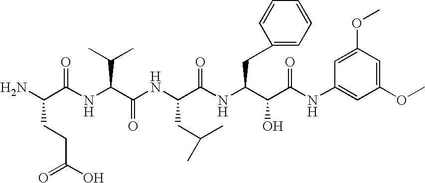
NC(C(NC(C(NC(C(NC(C(C(NC1=CC(OC)=CC(OC)=C1)=O)O)CC1=CC=CC=C1)=O)CC(C)C)=O)C(C)C)=O)CCC(=O)O
